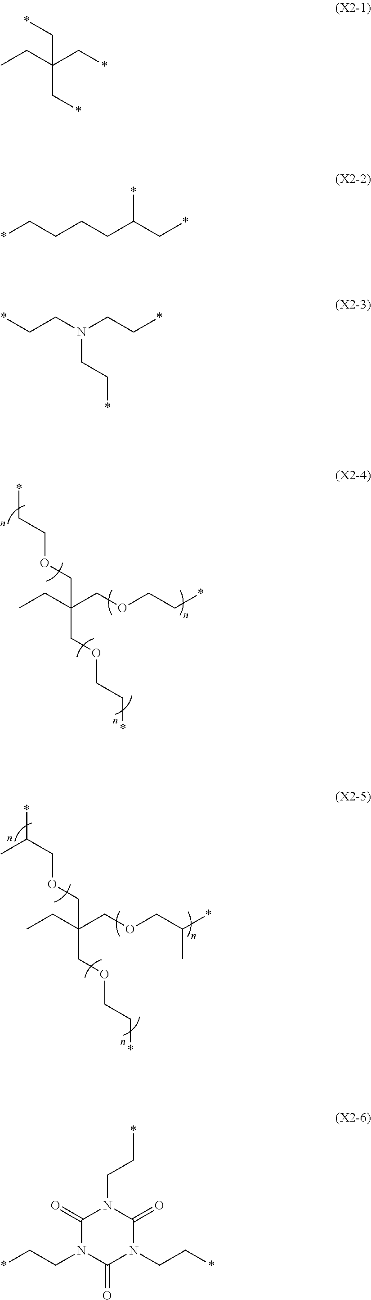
CCC(COCC*)(COCC*)COCC*.CCC(COCC(*)C)(COCC*)COCC(*)C.C(C(C*)(C*)CC)*.*CCCCC(C*)*.*CCN(CC*)CC*.C1(=O)N(CC*)C(=O)N(CC*)C(=O)N1CC*
